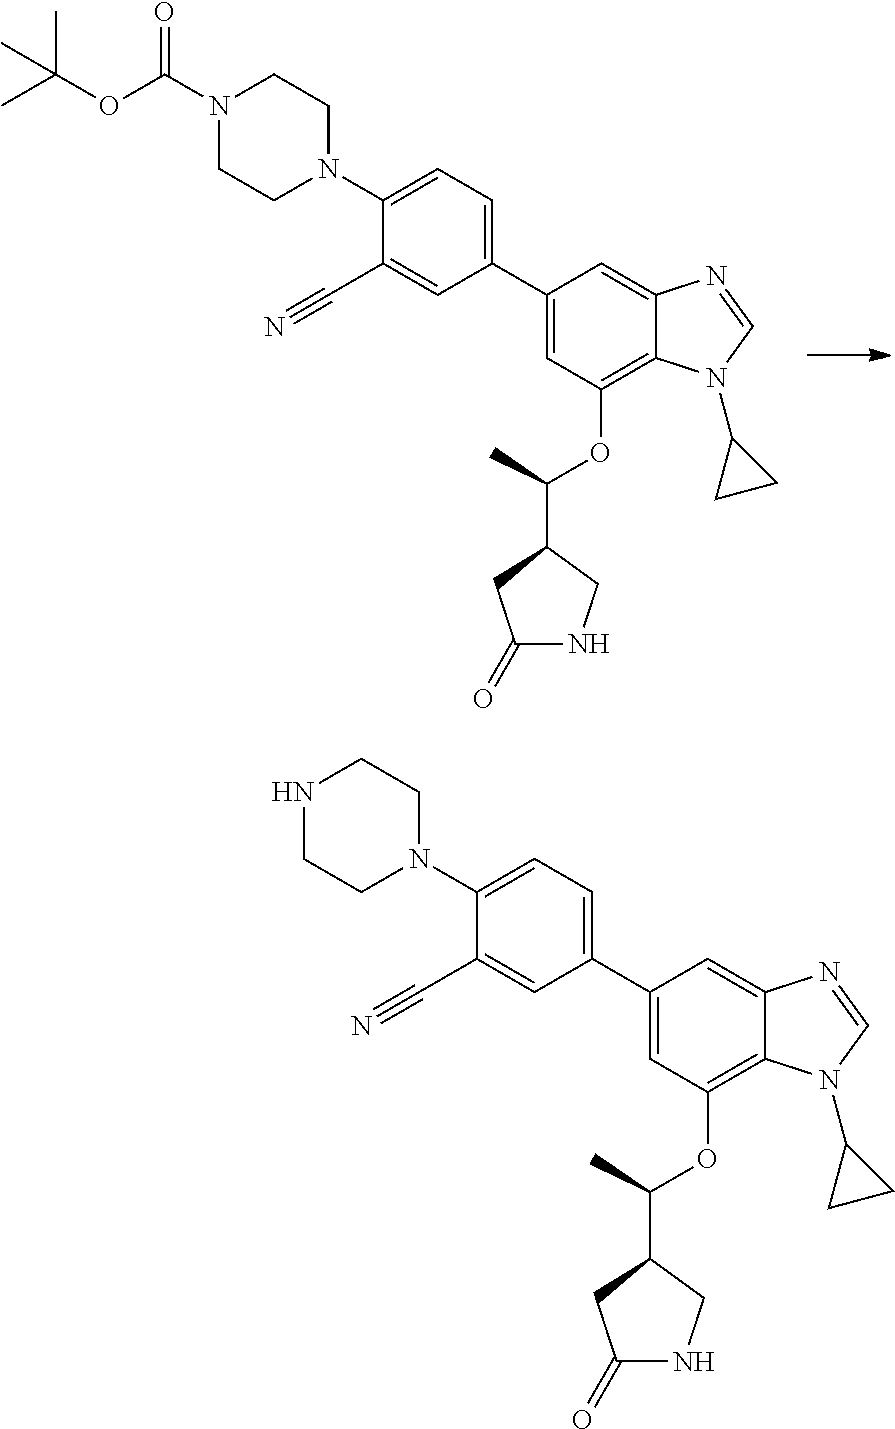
C1(N2CCN(C(OC(C)(C)C)=O)CC2)=CC=C(C2=CC(OC(C3CC(=O)NC3)C)=C3C(=C2)N=CN3C2CC2)C=C1C#N.C1(N2CCNCC2)=CC=C(C2=CC(OC(C3CC(=O)NC3)C)=C3C(=C2)N=CN3C2CC2)C=C1C#N
